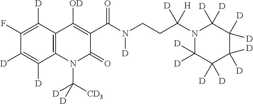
C12=C(N(C([CD3])([D])[D])C(=O)C(C(N(CCC(N3C([D])([D])C([D])([D])C([D])([D])C([D])([D])C3([D])[D])([H])[D])[D])=O)=C1[OD])C([D])=C([D])C(F)=C2[D]
